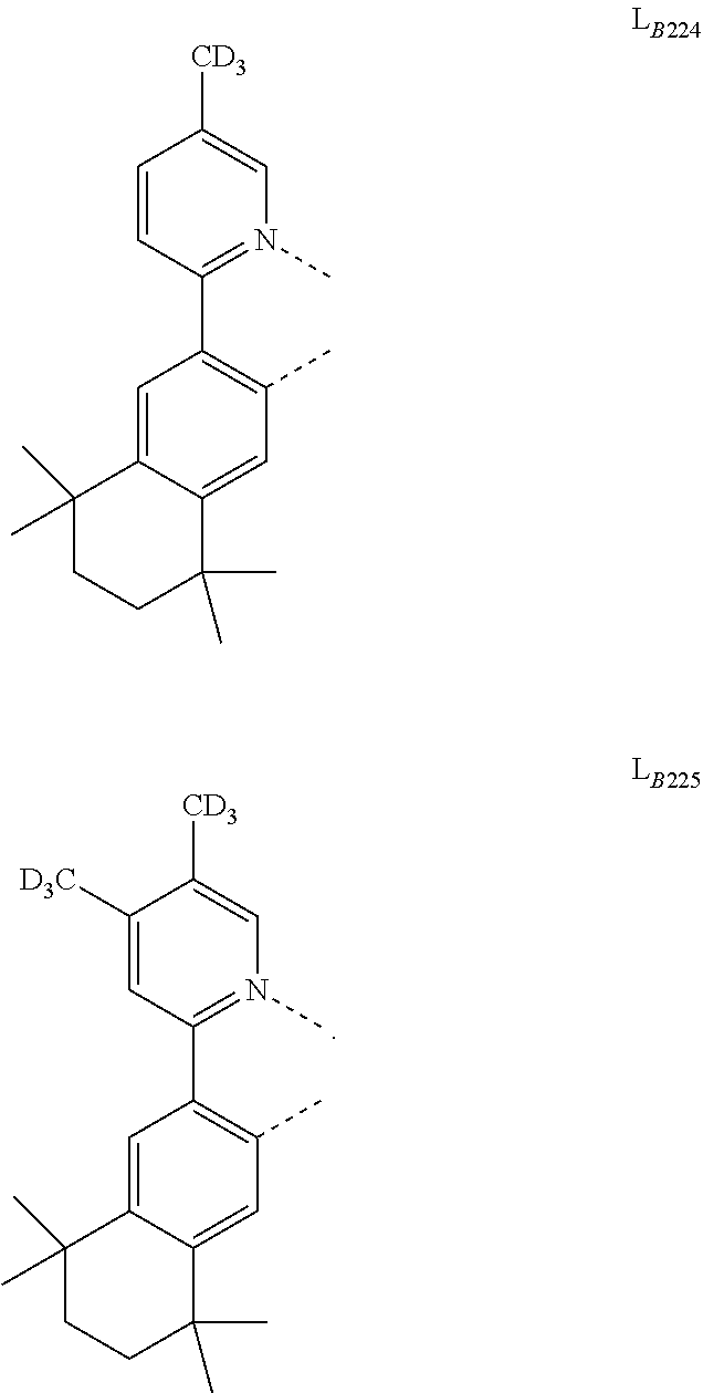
C1([D3C])=CC(C2=C(C)C=C3C(=C2)C(C)(C)CCC3(C)C)=N(C)C=C1[CD3].C1=CC(C2=C(C)C=C3C(=C2)C(C)(C)CCC3(C)C)=N(C)C=C1[CD3]
